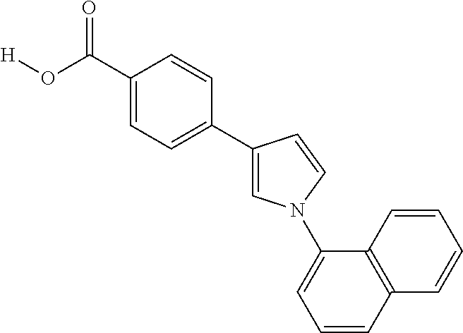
C1(C(O[H])=O)=CC=C(C2=CN(C3=CC=CC4=C3C=CC=C4)C=C2)C=C1
